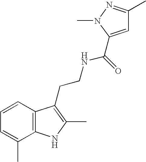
C1=CC2=C(C(C)=C1)NC(C)=C2CCNC(=O)C1=CC(C)=NN1C
